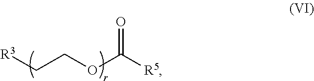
C(OCC[R3])(=O)[R5]
